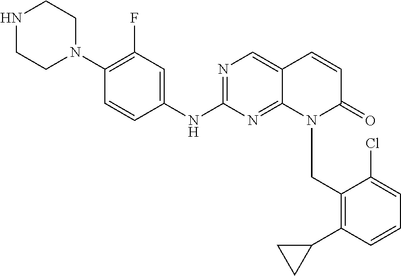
N1CCN(C2=C(F)C=C(NC3=NC=C4C(=N3)N(CC3=C(C5CC5)C=CC=C3Cl)C(=O)C=C4)C=C2)CC1
